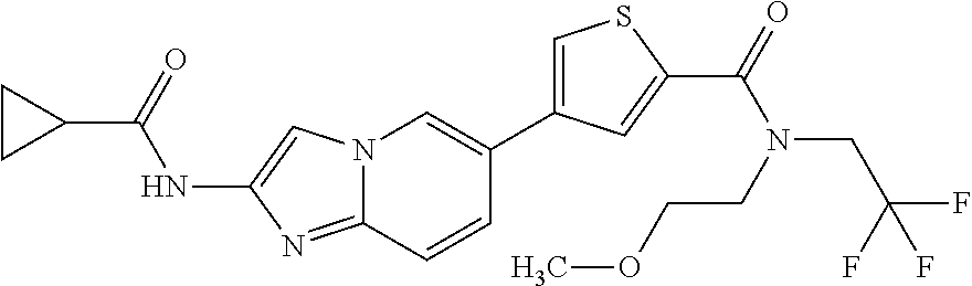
C1CC1C(=O)NC1=CN2C(=N1)C=CC(C1=CSC(C(=O)N(CC(F)(F)F)CCOC)=C1)=C2
